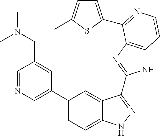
C1(C2=CN=CC(CN(C)C)=C2)=CC=C2C(=C1)C(C1=NC3=C(N1)C=CN=C3C1=CC=C(C)S1)=NN2
